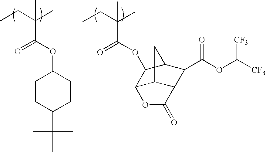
CCC(C)(C(OC1CCC(C(C)(C)C)CC1)=O)C.CCC(C)(C(OC1C2C3C(C(C(OC([CF3])[CF3])=O)C1C3)C(=O)O2)=O)C
